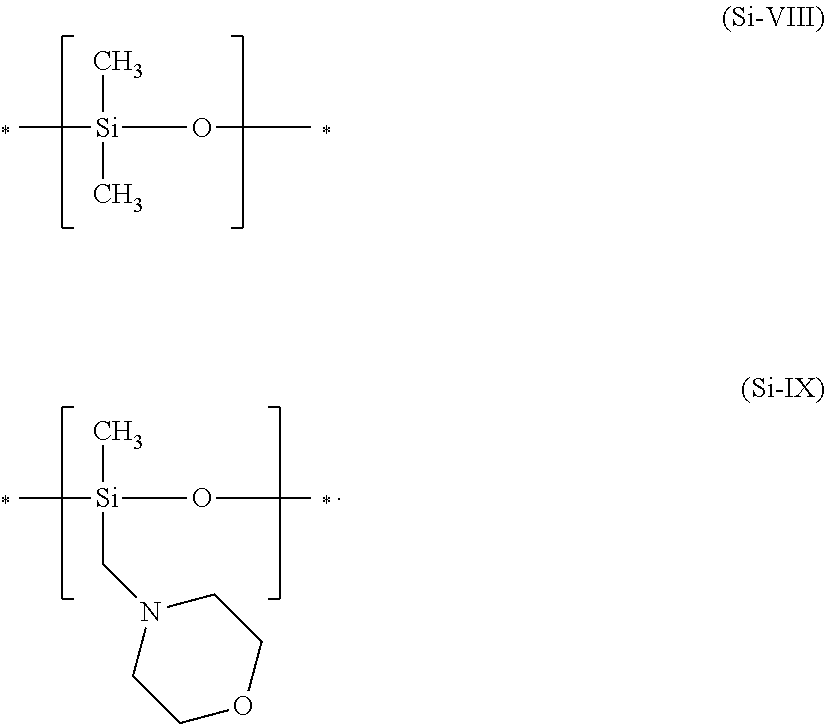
C[Si](OC)(C)C.C[Si](OC)(C)CN1CCOCC1
